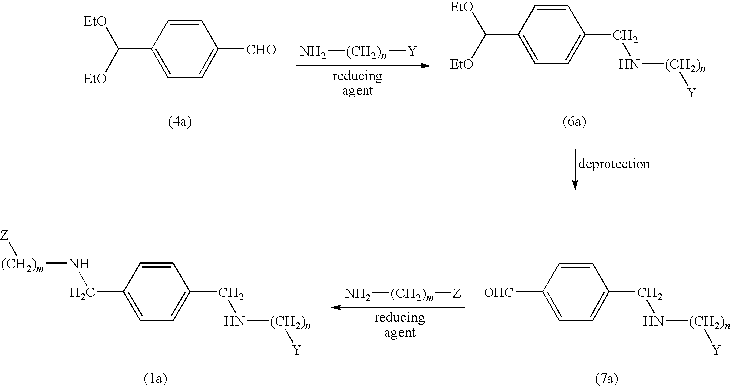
C1=C(C([EtO])[EtO])C=CC([CHO])=C1.C1=C(C([EtO])[EtO])C=CC(CN[(CH2)n][Y])=C1.N[(CH2)n][Y].C1=C([OHC])C=CC(CN[(CH2)n][Y])=C1.C1(CN[(CH2)m][Z])=CC=C(CN[(CH2)n][Y])C=C1.N[(CH2)m][Z]
